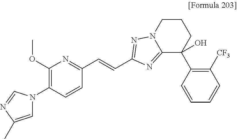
C1=CC(N2C=C(C)N=C2)=C(OC)N=C1C=CC1=NN2C(=N1)C(C1=C([CF3])C=CC=C1)(O)CCC2
